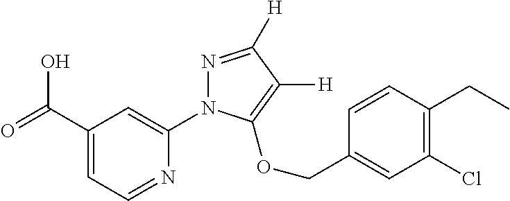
C1(C(=O)O)=CC=NC(N2N=C([H])C([H])=C2OCC2=CC(Cl)=C(CC)C=C2)=C1
